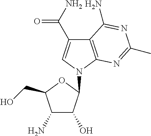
C12=C(N(C3C(O)C(N)C(CO)O3)C=C1C(N)=O)N=C(C)N=C2N
